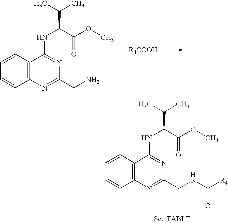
C12=C(C=CC=C1)C(NC(C(=O)OC)C(C)C)=NC(CN)=N2.C12=C(C=CC=C1)C(NC(C(=O)OC)C(C)C)=NC(CNC([R4])=O)=N2
